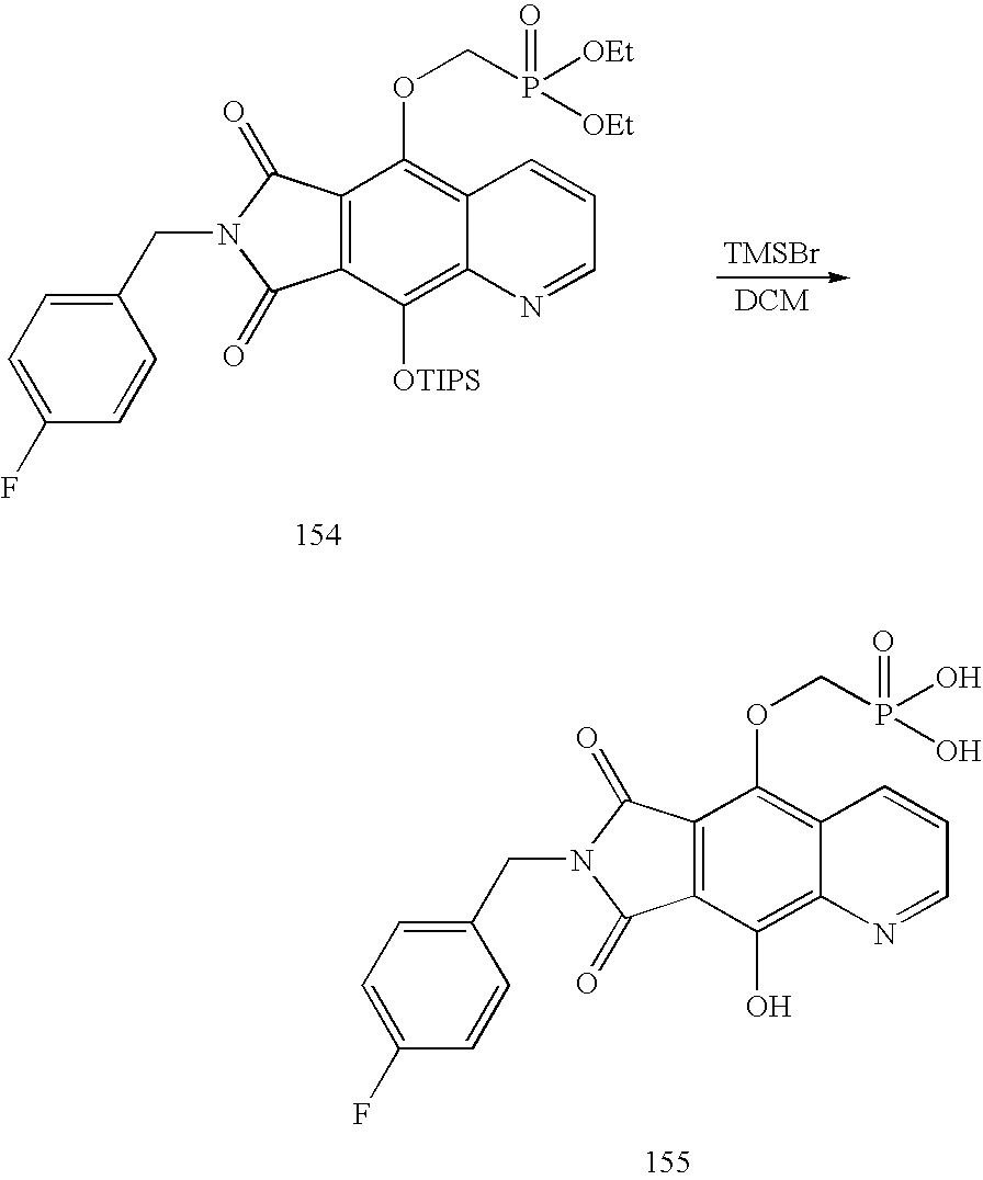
C1(CN2C(=O)C3=C(C2=O)C(OCP([OEt])(=O)[OEt])=C2C(=C3[OTIPS])N=CC=C2)=CC=C(F)C=C1.[TMSBr].[DCM].C1(CN2C(=O)C3=C(C2=O)C(OCP(O)(=O)O)=C2C(=C3O)N=CC=C2)=CC=C(F)C=C1
